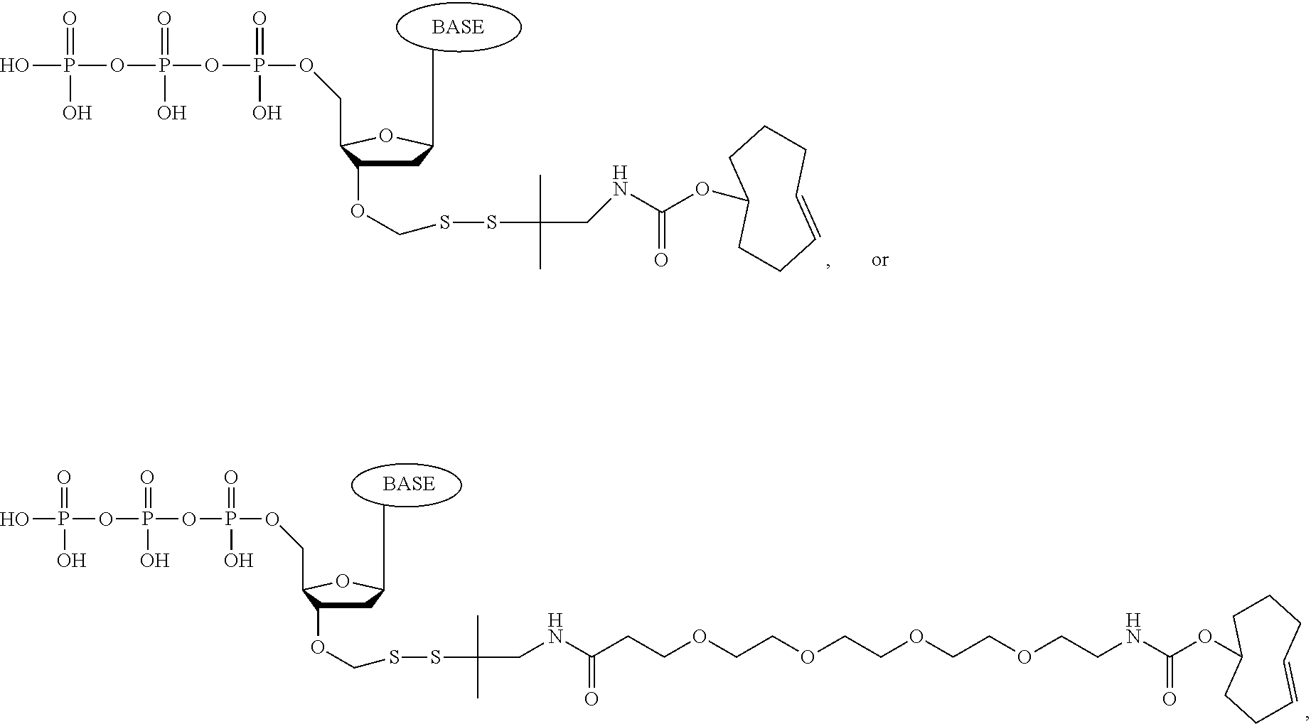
OP(OP(OP(OCC1C(OCSSC(CNC(OC2CCCC=CCC2)=O)(C)C)CC(C)O1)(=O)O)(=O)O)(=O)O.OP(OP(OP(OCC1C(OCSSC(C)(C)CNC(CCOCCOCCOCCOCCNC(OC2CCCC=CCC2)=O)=O)CC(C)O1)(=O)O)(=O)O)(=O)O
